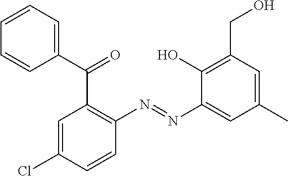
C1=C(Cl)C=CC(N=NC2=CC(C)=CC(CO)=C2O)=C1C(C1=CC=CC=C1)=O
